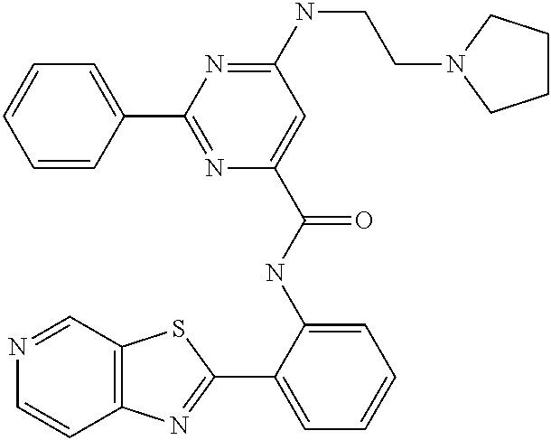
N1=CC2=C(C=C1)N=C(C1=CC=CC=C1NC(=O)C1=CC(NCCN3CCCC3)=NC(C3=CC=CC=C3)=N1)S2
